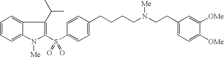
C1=CC=C2C(=C1)C(C(C)C)=C(S(C1=CC=C(CCCCN(CCC3=CC=C([OMe])C([OMe])=C3)[Me])C=C1)(=O)=O)N2[Me]
